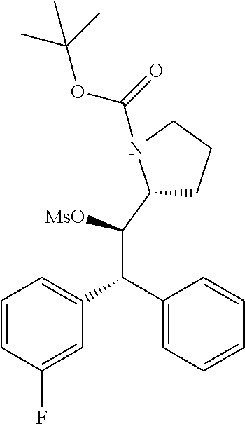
C1(C(C(C2=CC=CC(F)=C2)C2=CC=CC=C2)[MsO])CCCN1C(OC(C)(C)C)=O
